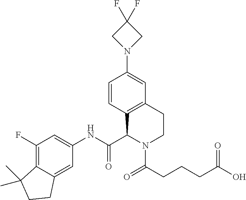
C1=CC2=C(C=C1N1CC(F)(F)C1)CCN(C(CCCC(O)=O)=O)C2C(NC1=CC(F)=C2C(=C1)CCC2(C)C)=O
